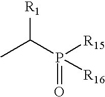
CC(P(=O)([R15])[R16])[R1]
